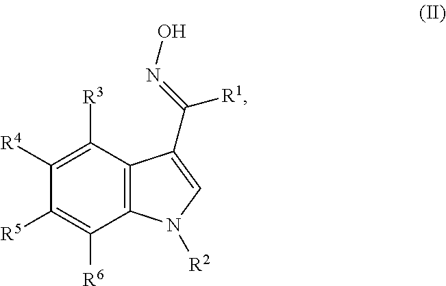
C12=C(C([R3])=C([R4])C([R5])=C1[R6])C(C(=NO)[R1])=CN2[R2]
